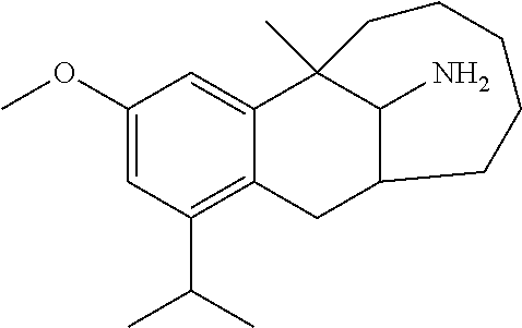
C1(OC)=CC(C(C)C)=C2C(=C1)C1(C)C(N)C(C2)CCCCC1
